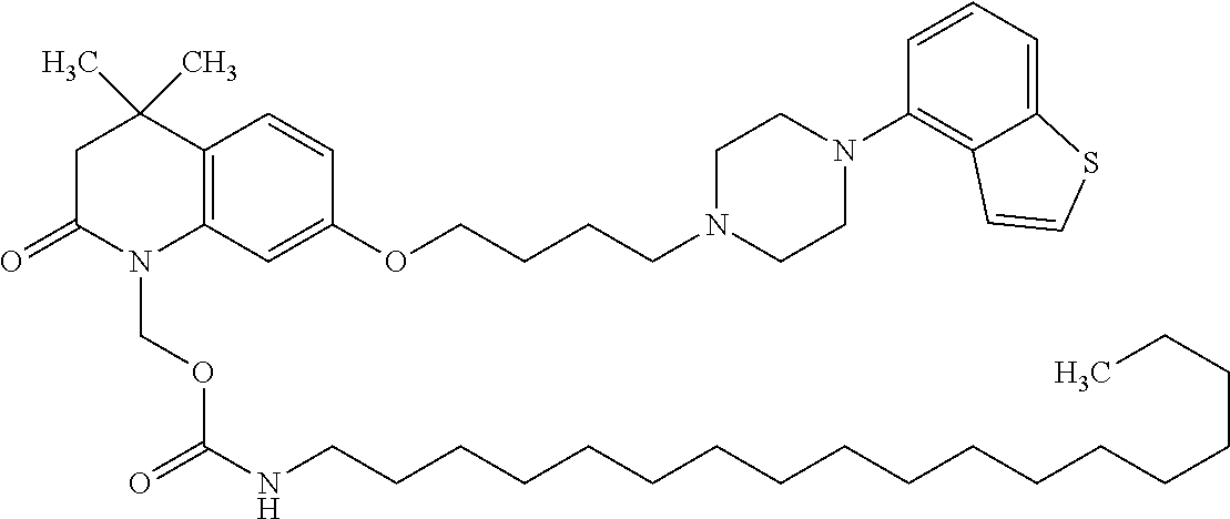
C12=C(C=C(OCCCCN3CCN(C4=C5C(=CC=C4)SC=C5)CC3)C=C1)N(COC(NCCCCCCCCCCCCCCCCCC)=O)C(=O)CC2(C)C
